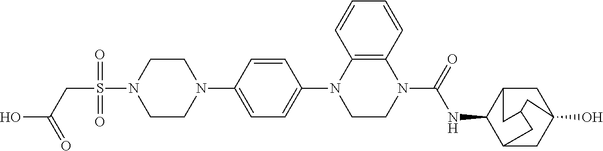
C(S(N1CCN(C2=CC=C(N3CCN(C(NC4C5CC6(O)CC4CC(C5)C6)=O)C4=C3C=CC=C4)C=C2)CC1)(=O)=O)C(O)=O
